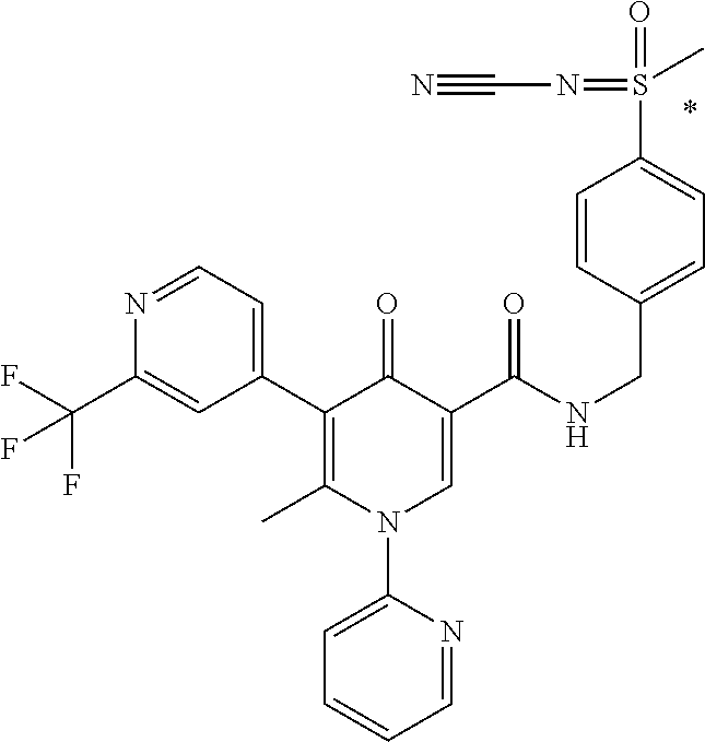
C1(C2=C(C)N(C3=CC=CC=N3)C=C(C(NCC3=CC=C(S(=O)(=NC#N)C)C=C3)=O)C2=O)=CC=NC(C(F)(F)F)=C1
